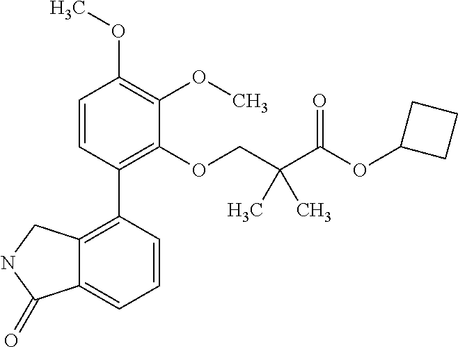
C1=CC(C2=C3C(=CC=C2)C(=O)NC3)=C(OCC(C(OC2CCC2)=O)(C)C)C(OC)=C1OC
